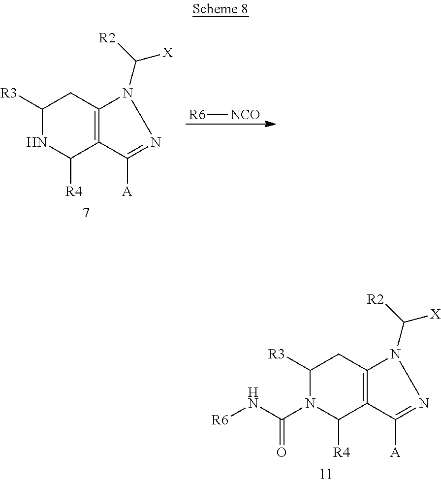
C1([R3])NC([R4])C2=C(C1)N(C([X])[R2])N=C2[A].[R6][NCO].C1([R3])N(C(N[R6])=O)C([R4])C2=C(C1)N(C([X])[R2])N=C2[A]
